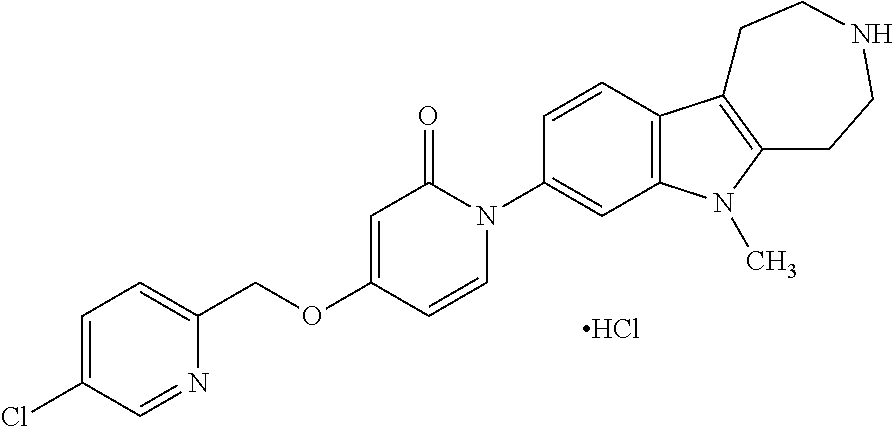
C1=C(Cl)C=NC(COC2=CC(=O)N(C3=CC4=C(C=C3)C3=C(N4C)CCNCC3)C=C2)=C1.Cl
